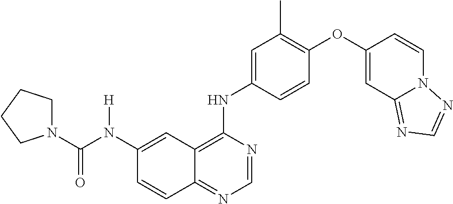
C12=NC=NC(NC3=CC(C)=C(OC4=CC5=NC=NN5C=C4)C=C3)=C1C=C(N(C(N1CCCC1)=O)[H])C=C2
